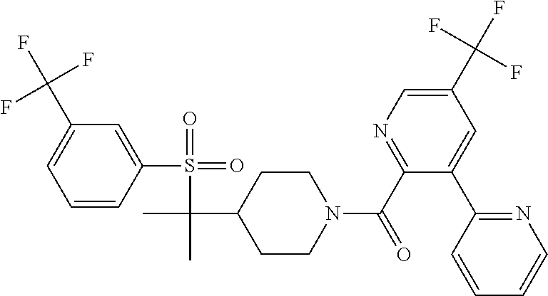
C1(C(F)(F)F)=CC=CC(S(=O)(=O)C(C)(C2CCN(C(C3=NC=C(C(F)(F)F)C=C3C3=NC=CC=C3)=O)CC2)C)=C1
